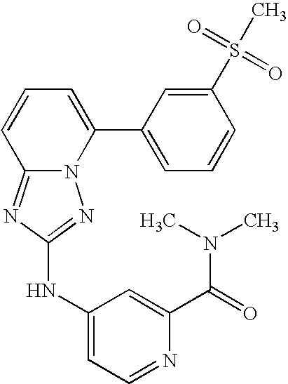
N12C(=NC(NC3=CC=NC(C(=O)N(C)C)=C3)=N1)C=CC=C2C1=CC=CC(S(C)(=O)=O)=C1
